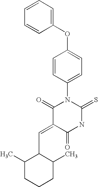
C1(OC2=CC=C(N3C(=O)C(=CC4C(C)CCCC4C)C(=O)NC3=S)C=C2)=CC=CC=C1
